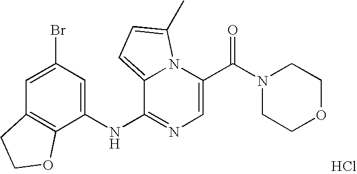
C1=C(C(N2CCOCC2)=O)N2C(=CC=C2C)C(NC2=CC(Br)=CC3=C2OCC3)=N1.Cl
